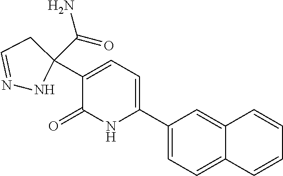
C1(C2=CC=C(C3(C(=O)N)NN=CC3)C(=O)N2)=CC=C2C(=C1)C=CC=C2
